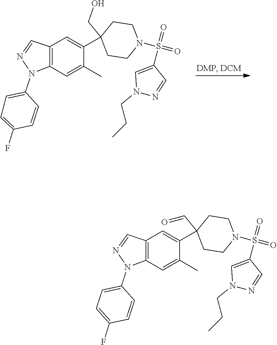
C1=C(F)C=CC(N2C3=C(C=N2)C=C(C2(CO)CCN(S(=O)(C4=CN(CCC)N=C4)=O)CC2)C(C)=C3)=C1.C1=C(F)C=CC(N2C3=C(C=N2)C=C(C2(C=O)CCN(S(=O)(C4=CN(CCC)N=C4)=O)CC2)C(C)=C3)=C1
